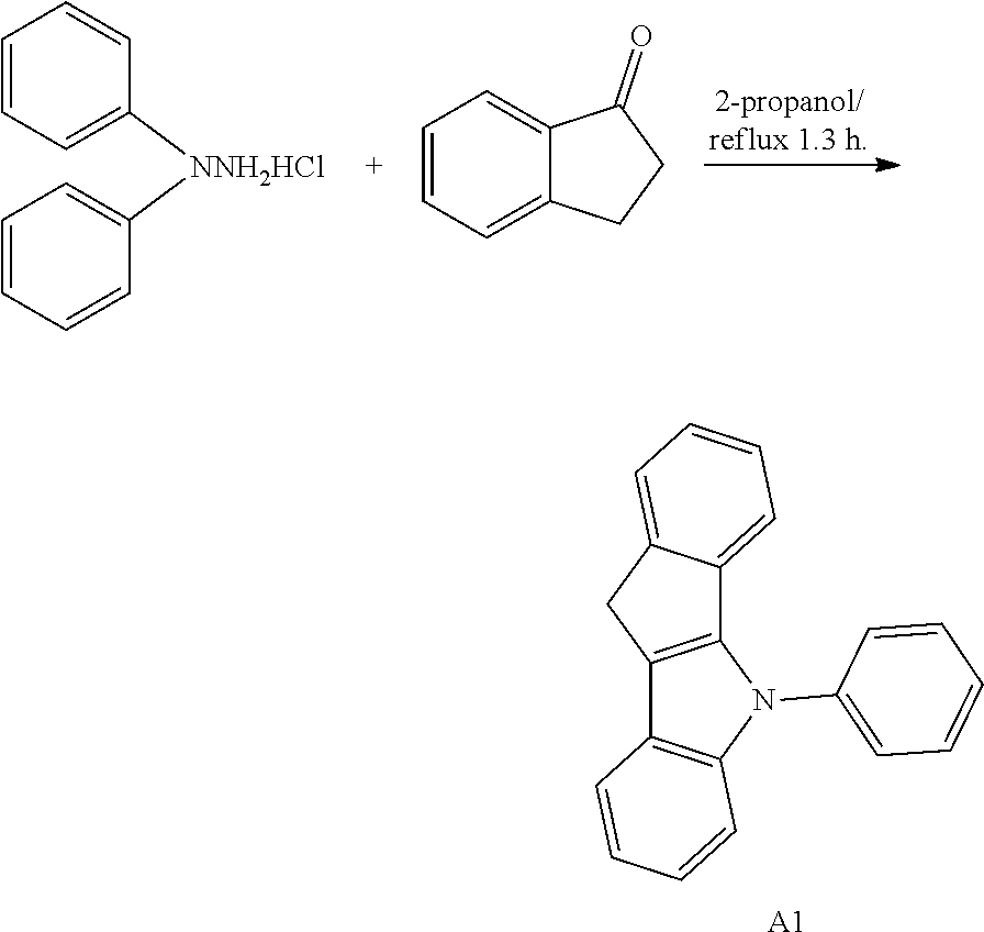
C1=CC=C([NNH2HCl]C2=CC=CC=C2)C=C1.C1=CC=C2C(=C1)C(=O)CC2.C12=C(N(C3=CC=CC=C3)C3=C1C=CC=C3)C1=CC=CC=C1C2.[A1]
